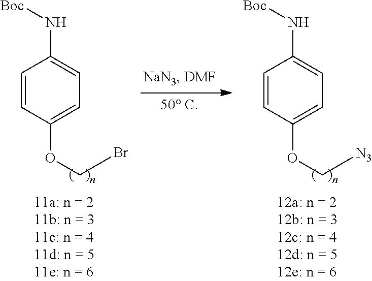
C1=CC(OCBr)=CC=C1N[Boc].C1=CC(OC[N3])=CC=C1N[Boc]
